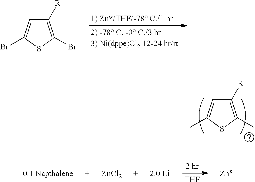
C1([R])=C(Br)SC(Br)=C1.C1([R])=C(C)SC(C)=C1.[ZnCl2].[THF]
